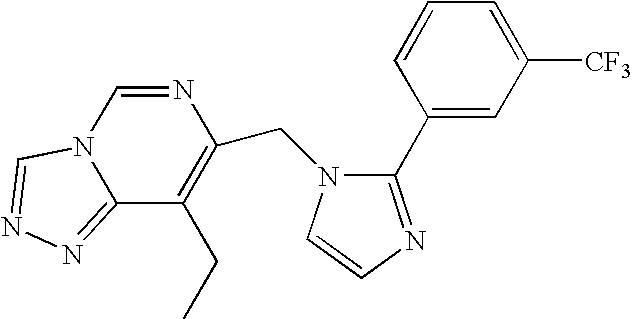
N1=CN2C(=NN=C2)C(CC)=C1CN1C(C2=CC([CF3])=CC=C2)=NC=C1
